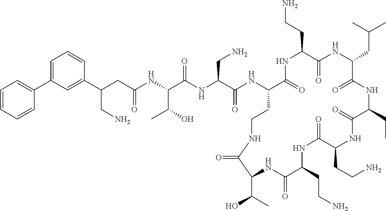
C(C(NC(C(NC(C(NC1C(=O)NC(CCN)C(=O)NC(CC(C)C)C(=O)NC(CC)C(=O)NC(CCN)C(=O)NC(CCN)C(=O)NC(C(C)O)C(=O)NCC1)=O)CN)=O)C(O)C)=O)C(C1=CC(C2=CC=CC=C2)=CC=C1)CN
